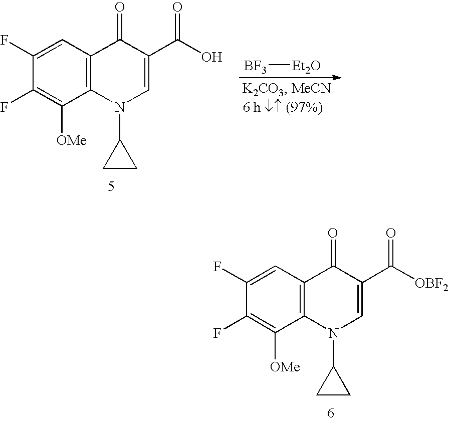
C1(F)=CC2=C(C([OMe])=C1F)N(C1CC1)C=C(C([OBF2])=O)C2=O.[BF3][Et2O].C1(F)=CC2=C(C([OMe])=C1F)N(C1CC1)C=C(C(O)=O)C2=O
